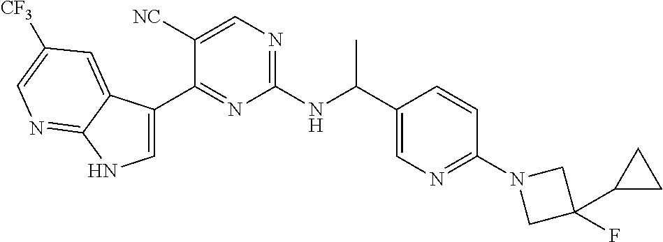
C1(C(NC2=NC=C([NC])C(C3=CNC4=NC=C([CF3])C=C34)=N2)C)=CN=C(N2CC(F)(C3CC3)C2)C=C1
